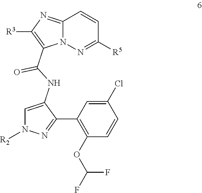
C1=C(NC(C2=C([R3])N=C3N2N=C([R5])C=C3)=O)C(C2=C(OC(F)F)C=CC(Cl)=C2)=NN1[R2]
